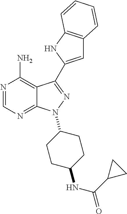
C12=C(NC(C3=NN(C4CCC(NC(C5CC5)=O)CC4)C4=NC=NC(N)=C43)=C1)C=CC=C2
